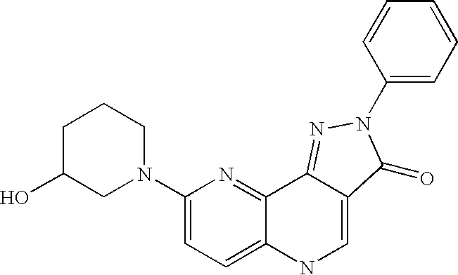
C1C(O)CN(C2=CC=C3C(=N2)C2=NN(C4=CC=CC=C4)C(=O)C2=CN3)CC1
